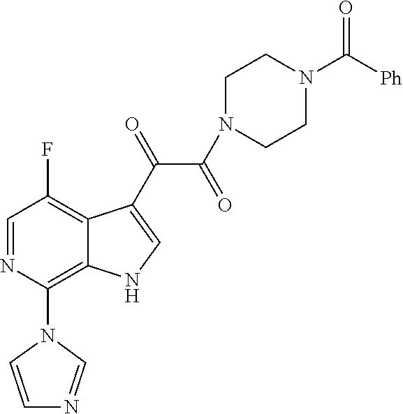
C1=NC(N2C=CN=C2)=C2C(=C1F)C(C(=O)C(N1CCN(C(=O)[Ph])CC1)=O)=CN2
